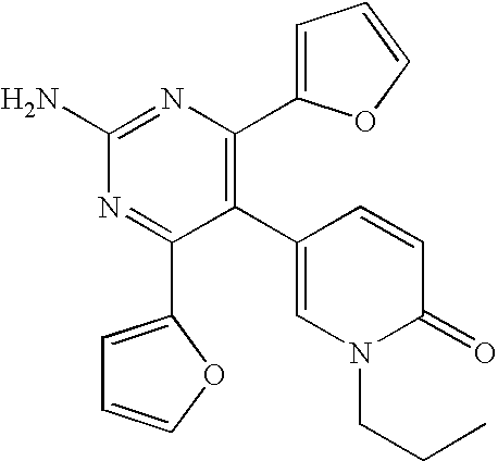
C1(C2=C(C3=CC=CO3)N=C(N)N=C2C2=CC=CO2)=CN(CCC)C(=O)C=C1
